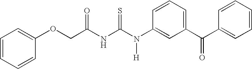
C(NC(N(C1=CC(C(=O)C2=CC=CC=C2)=CC=C1)[H])=S)(=O)COC1=CC=CC=C1
